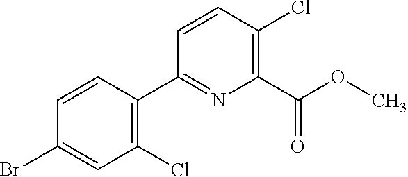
C1(Cl)=C(C2=NC(C(OC)=O)=C(Cl)C=C2)C=CC(Br)=C1
